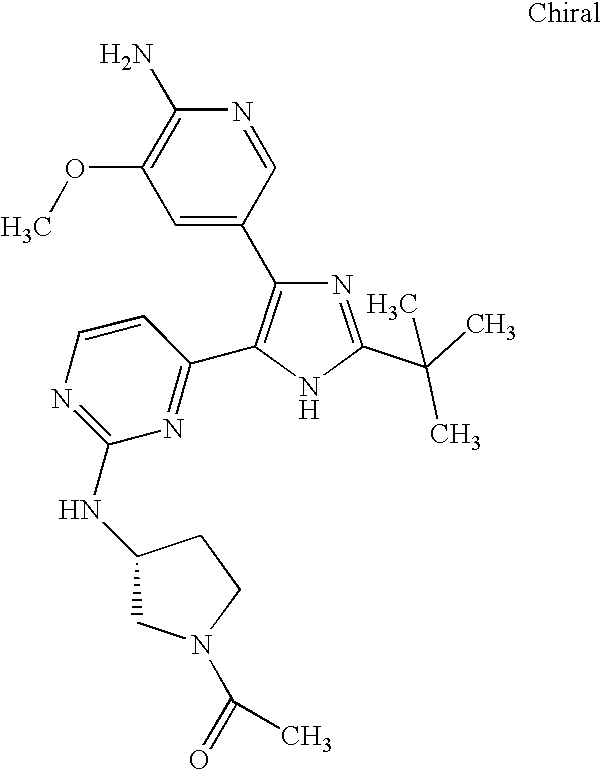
N1=C(C(C)(C)C)NC(C2=NC(NC3CN(C(=O)C)CC3)=NC=C2)=C1C1=CC(OC)=C(N)N=C1
